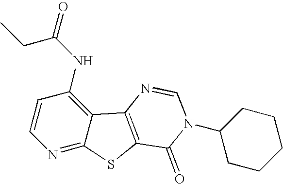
C1=CC(NC(CC)=O)=C2C(=N1)SC1=C2N=CN(C2CCCCC2)C1=O
